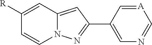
N12N=C(C3=CN=C[A]=C3)C=C1C=C([R])C=C2
